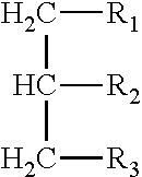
C([R1])C([R2])C[R3]
